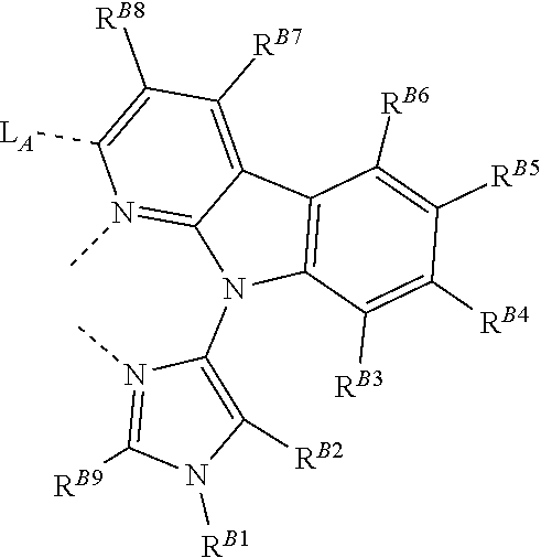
[LA]C1=C([RB8])C([RB7])=C2C3=C(C([RB3])=C([RB4])C([RB5])=C3[RB6])N(C3=C([RB2])N([RB1])C([RB9])=N3C)C2=N1C
